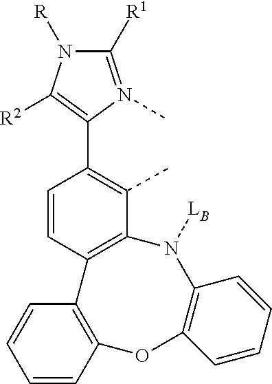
CC1=C(C2=C([R2])N([R])C([R1])=N2C)C=CC2=C1N([LB])C1=C(OC3=C2C=CC=C3)C=CC=C1
